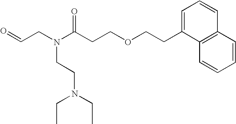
C(CN(C(CCOCCC1=CC=CC2=C1C=CC=C2)=O)CCN(CC)CC)=O
